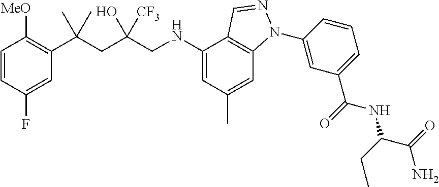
C1=CC(F)=CC(C(CC(CNC2=CC(C)=CC3=C2C=NN3C2=CC(C(=O)NC(CC)C(N)=O)=CC=C2)(O)[CF3])(C)C)=C1[MeO]
